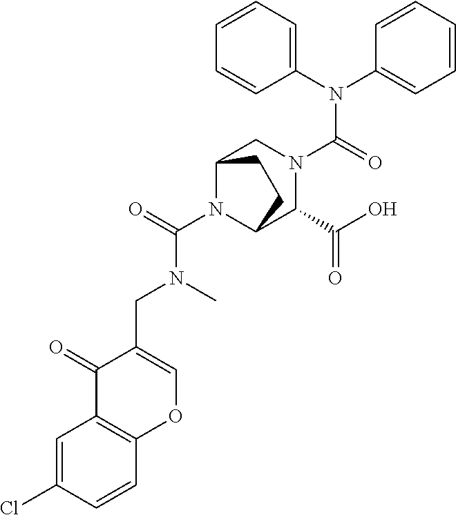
C(N1C2C(C(O)=O)N(C(N(C3=CC=CC=C3)C3=CC=CC=C3)=O)CC1CC2)(=O)N(CC1=COC2=C(C1=O)C=C(Cl)C=C2)C
